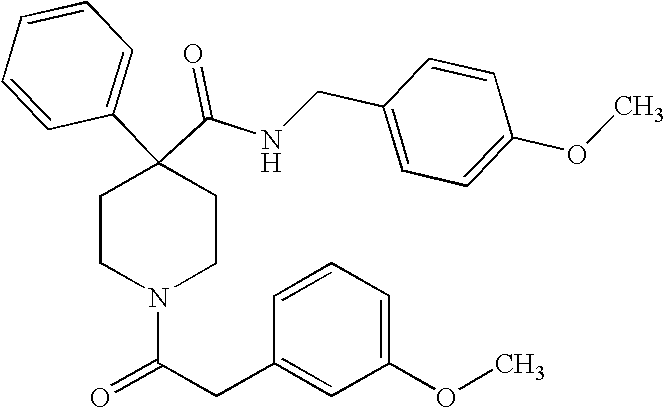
N(C(C1(C2=CC=CC=C2)CCN(C(CC2=CC(OC)=CC=C2)=O)CC1)=O)CC1=CC=C(OC)C=C1
